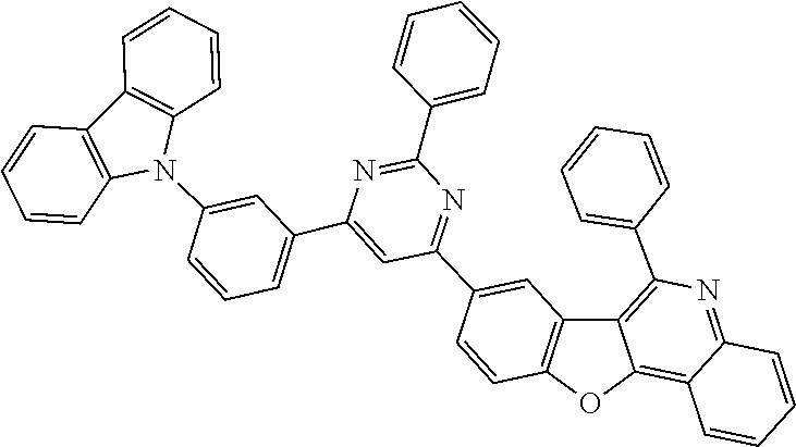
C12=C(C=CC=C1)N(C1=CC(C3=CC(C4=CC5=C(OC6=C7C(=NC(C8=CC=CC=C8)=C56)C=CC=C7)C=C4)=NC(C4=CC=CC=C4)=N3)=CC=C1)C1=C2C=CC=C1
